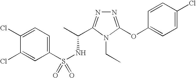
C1(Cl)=CC=C(S(NC(C)C2=NN=C(OC3=CC=C(Cl)C=C3)N2CC)(=O)=O)C=C1Cl
